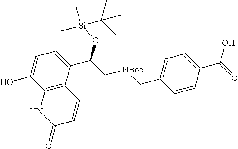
C12=C(C(C(C[NBoc]CC3=CC=C(C(=O)O)C=C3)O[Si](C)(C(C)(C)C)C)=CC=C1O)C=CC(=O)N2
